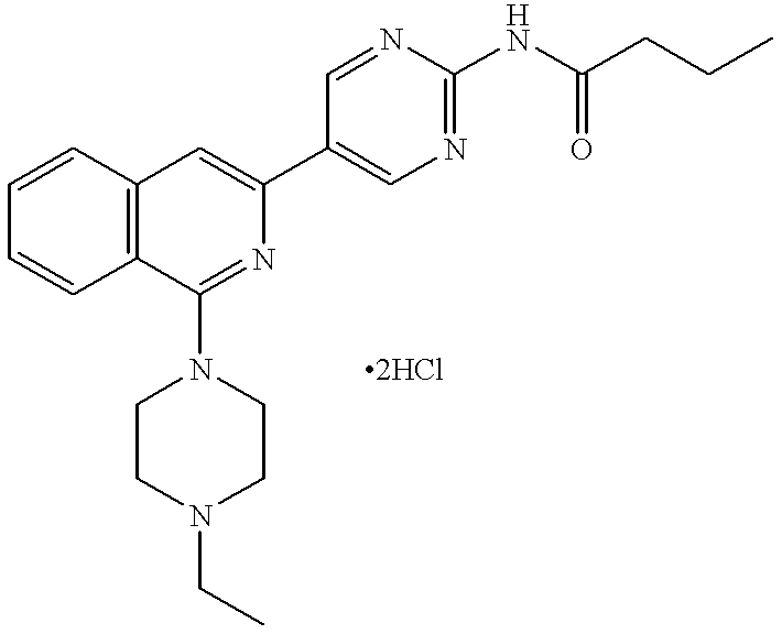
C1=CC2=C(C=C1)C(N1CCN(CC)CC1)=NC(C1=CN=C(NC(CCC)=O)N=C1)=C2.[2HCl]
